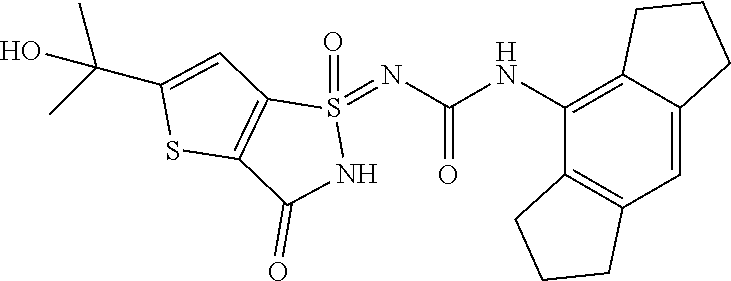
C12=C(C=C3C(=C1NC(=O)N=S1(=O)C4=C(C(=O)N1)SC(C(C)(C)O)=C4)CCC3)CCC2
